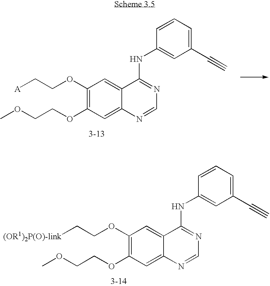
C1(OCC[(OR1)2P(O)-link])=C(OCCOC)C=C2C(=C1)C(NC1=CC(C#C)=CC=C1)=NC=N2.C1(OCC[A])=C(OCCOC)C=C2C(=C1)C(NC1=CC(C#C)=CC=C1)=NC=N2
